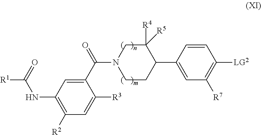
C1(C(N2CCC(C3=CC([R7])=C([LG2])C=C3)C([R5])([R4])C2)=O)=CC(NC(=O)[R1])=C([R2])C=C1[R3]
